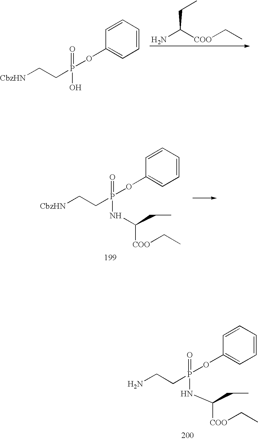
C1=CC=CC(OP(CCN)(=O)NC(CC)[COO]CC)=C1.NC([COO]CC)CC.C1=CC=CC(OP(CC[CbzHN])(=O)O)=C1.C1=CC=CC(OP(CC[CbzHN])(=O)NC(CC)[COO]CC)=C1
